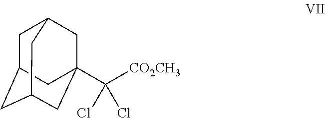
C1C2CC3CC(C([CO2CH3])(Cl)Cl)(CC1C3)C2
